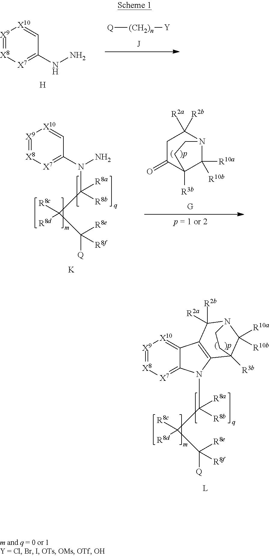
[Q][(CH2)n][Y].[X9]1=[X8][X7]=C(NN)C=[X10]1.[H].[X9]1=[X8][X7]=C(N(N)C(C(C([R8e])([Q])[R8f])([R8c])[R8d])([R8a])[R8b])C=[X10]1.C1C(=O)C2([R3b])C([R10a])([R10b])N(C1([R2b])[R2a])CC2.[K].C(C(C([R8e])([Q])[R8f])([R8c])[R8d])([R8a])([R8b])N1C2=[X7][X8]=[X9][X10]=C2C2=C1C1([R3b])C([R10a])([R10b])N(C2([R2b])[R2a])CC1
